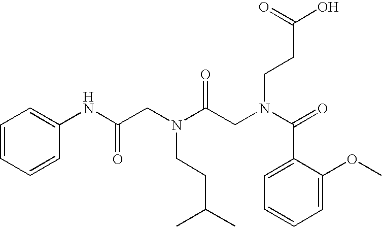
C1=CC=CC(NC(CN(C(CN(C(=O)C2=CC=CC=C2OC)CCC(O)=O)=O)CCC(C)C)=O)=C1
